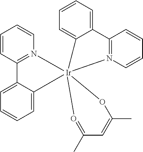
C12=CC=CC=C1[Ir]13(N4=C2C=CC=C4)(C2=CC=CC=C2C2=N1C=CC=C2)O=C(C)C=C(C)O3
